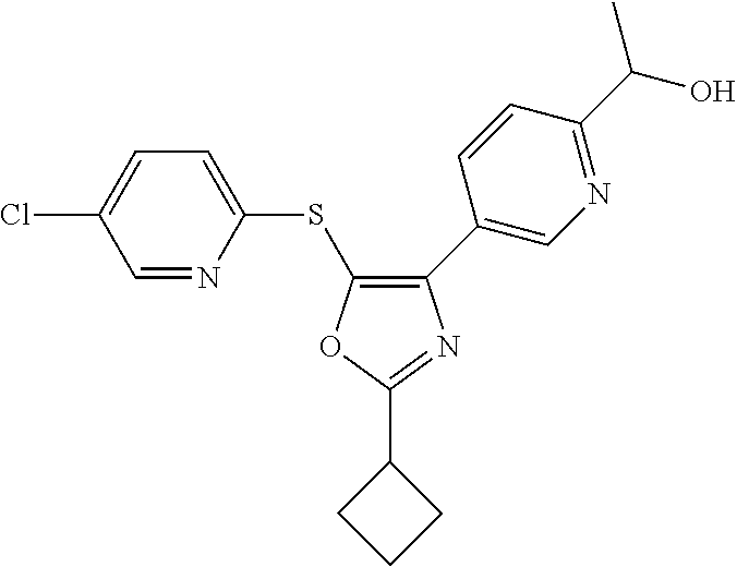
C1(C2=CN=C(C(C)O)C=C2)=C(SC2=CC=C(Cl)C=N2)OC(C2CCC2)=N1
